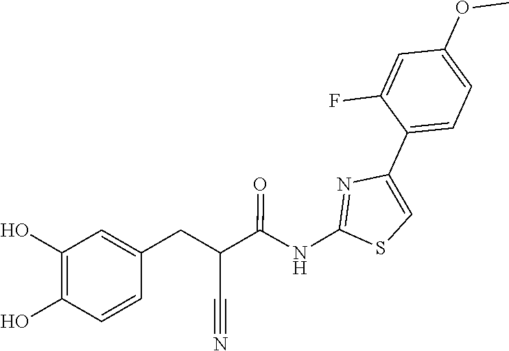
C1(C2=CC=C(OC)C=C2F)=CSC(NC(C(C#N)CC2=CC(O)=C(O)C=C2)=O)=N1
